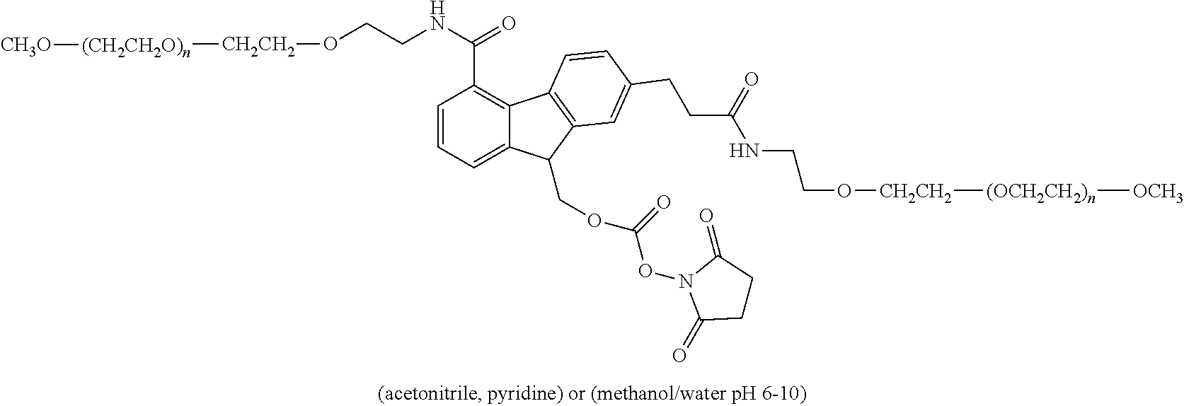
C1=CC=C2C(=C1C(NCCO[CH2CH2][(CH2CH2O)n][CH3O])=O)C1=C(C=C(CCC(=O)NCCO[CH2CH2][(OCH2CH2)n][OCH3])C=C1)C2COC(ON1C(=O)CCC1=O)=O
